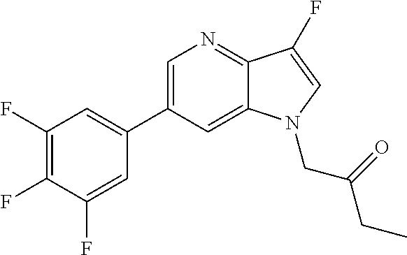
C1=C(C2=CC(F)=C(F)C(F)=C2)C=C2C(=N1)C(F)=CN2CC(CC)=O
